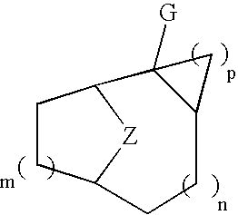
C1CC2[Z]C1C1([G])C(CC2)C1
